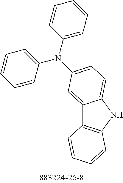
C12=CC(N(C3=CC=CC=C3)C3=CC=CC=C3)=CC=C1NC1=C2C=CC=C1
